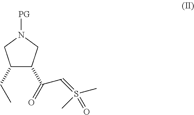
[PG]N1CC(CC)C(C(=O)C=S(C)(C)=O)C1
